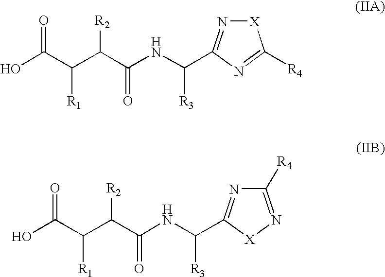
[X]1N=C(C(NC(C(C(C(O)=O)[R1])[R2])=O)[R3])N=C1[R4].C1([R4])=N[X]C(C(NC(C(C(C(O)=O)[R1])[R2])=O)[R3])=N1
